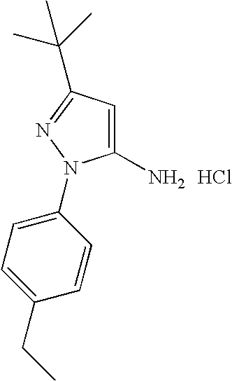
C1(N)=CC(C(C)(C)C)=NN1C1=CC=C(CC)C=C1.Cl
